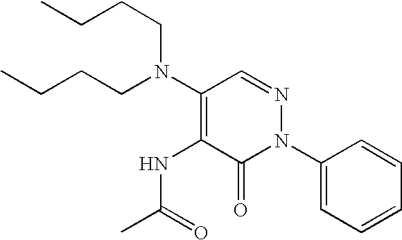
C1(N2N=CC(N(CCCC)CCCC)=C(NC(C)=O)C2=O)=CC=CC=C1
